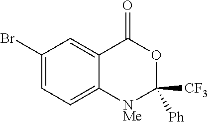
C1(Br)=CC=C2C(=C1)C(=O)OC([CF3])([Ph])[NMe]2
